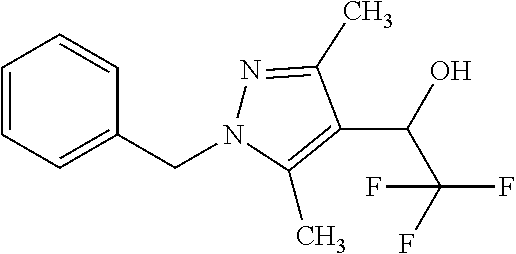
C1=CC=C(CN2N=C(C)C(C(O)C(F)(F)F)=C2C)C=C1
